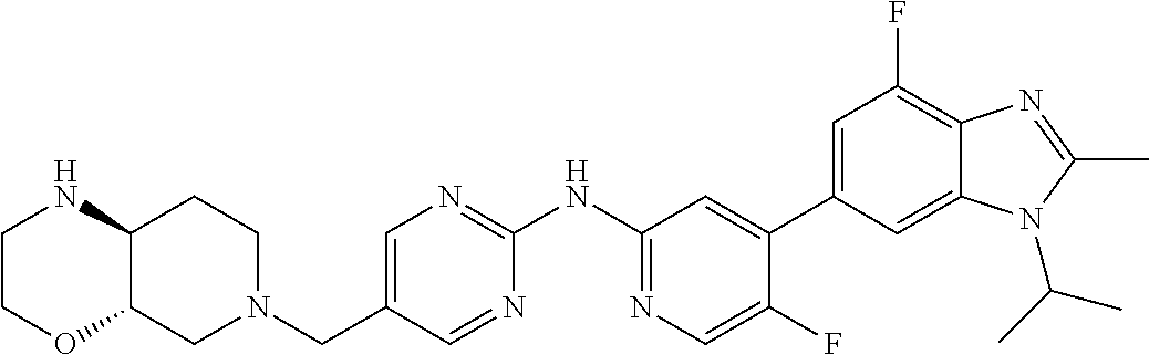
C12C(CN(CC3=CN=C(NC4=NC=C(F)C(C5=CC(F)=C6C(=C5)N(C(C)C)C(C)=N6)=C4)N=C3)CC1)OCCN2
